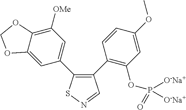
C12=CC(C3=C(C4=C(OP([O-Na+])([O-Na+])=O)C=C(OC)C=C4)C=NS3)=CC([OMe])=C1OCO2
